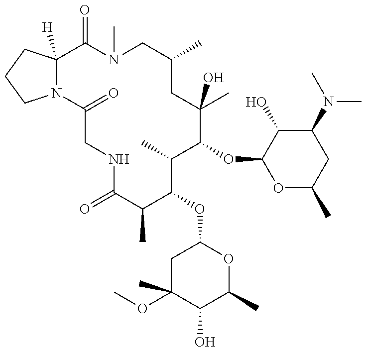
N12C([H])(CCC1)C(=O)N(C)CC(C)CC(C)(O)C(OC1OC(C)CC(N(C)C)C1O)C(C)C(OC1CC(C)(OC)C(O)C(C)O1)C(C)C(=O)NCC2=O
